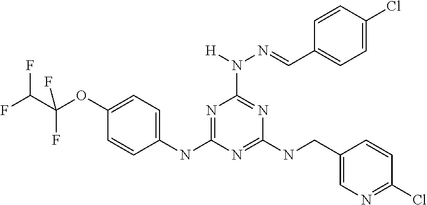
C1(NC2=NC(N(N=CC3=CC=C(Cl)C=C3)[H])=NC(NCC3=CN=C(Cl)C=C3)=N2)=CC=C(OC(C(F)F)(F)F)C=C1
